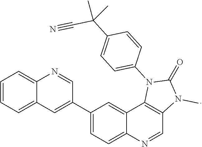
C1=CC=C2C(=C1)N=CC(C1=CC=C3C(=C1)C1=C(C=N3)N(C)C(=O)N1C1=CC=C(C(C#N)(C)C)C=C1)=C2
